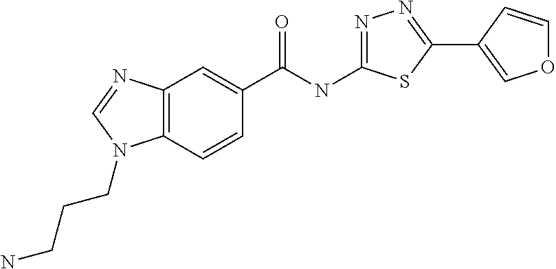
C12=C(C=CC(C(NC3=NN=C(C4=COC=C4)S3)=O)=C1)N(CCCN)C=N2
